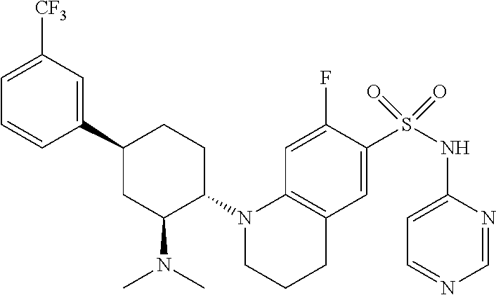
C1(C2=CC([CF3])=CC=C2)CC(N(C)C)C(N2C3=C(C=C(S(NC4=CC=NC=N4)(=O)=O)C(F)=C3)CCC2)CC1
